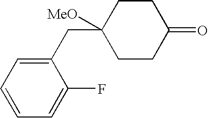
C1(CC2([MeO])CCC(=O)CC2)=CC=CC=C1F
